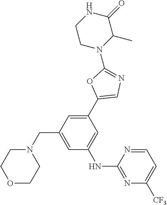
N1(CC2=CC(NC3=NC([CF3])=CC=N3)=CC(C3=CN=C(N4C(C)C(=O)NCC4)O3)=C2)CCOCC1
